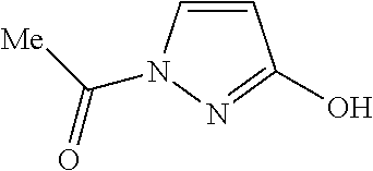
C1=CN(C(=O)[Me])N=C1O
